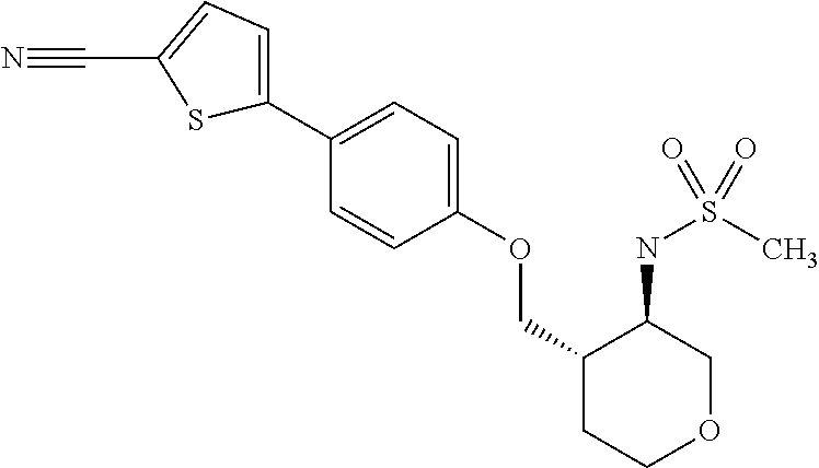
C1(C2=CC=C(OCC3CCOCC3NS(C)(=O)=O)C=C2)=CC=C(C#N)S1
